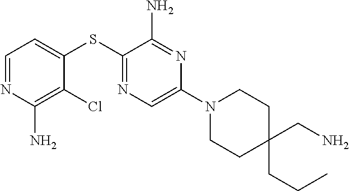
C1=NC(N)=C(Cl)C(SC2=NC=C(N3CCC(CN)(CCC)CC3)N=C2N)=C1
